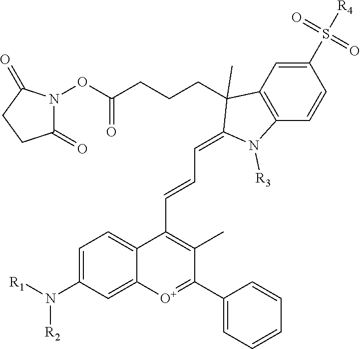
N(C1=CC=C2C(=C1)[O+]=C(C1=CC=CC=C1)C(C)=C2C=CC=C1C(CCCC(ON2C(=O)CCC2=O)=O)(C)C2=C(C=CC(S([R4])(=O)=O)=C2)N1[R3])([R1])[R2]
